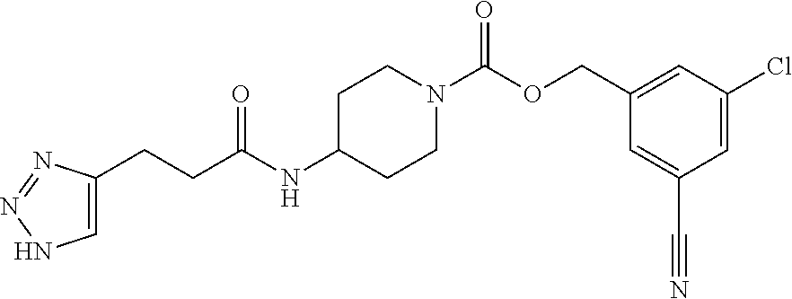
N1=NNC=C1CCC(NC1CCN(C(OCC2=CC(Cl)=CC(C#N)=C2)=O)CC1)=O
